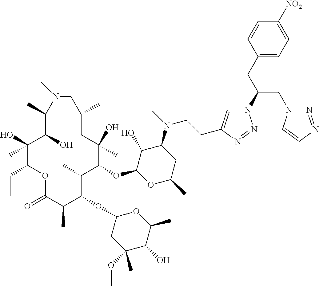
C1(O)C(OC2C(C)C(OC3CC(OC)(C)C(O)C(C)O3)C(C)C(=O)OC(CC)C(O)(C)C(O)C(C)N(C)CC(C)CC2(O)C)OC(C)CC1N(C)CCC1=CN(C(CN2N=NC=C2)CC2=CC=C([NO2])C=C2)N=N1
